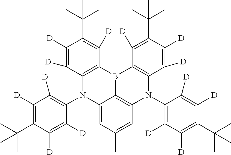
B12C3=C(N(C4=C([D])C([D])=C(C(C)(C)C)C([D])=C4[D])C4=C1C(=CC(C)=C4)N(C1=C([D])C([D])=C(C(C)(C)C)C([D])=C1[D])C1=C2C([D])=C(C(C)(C)C)C([D])=C1[D])C([D])=C([D])C(C(C)(C)C)=C3[D]
